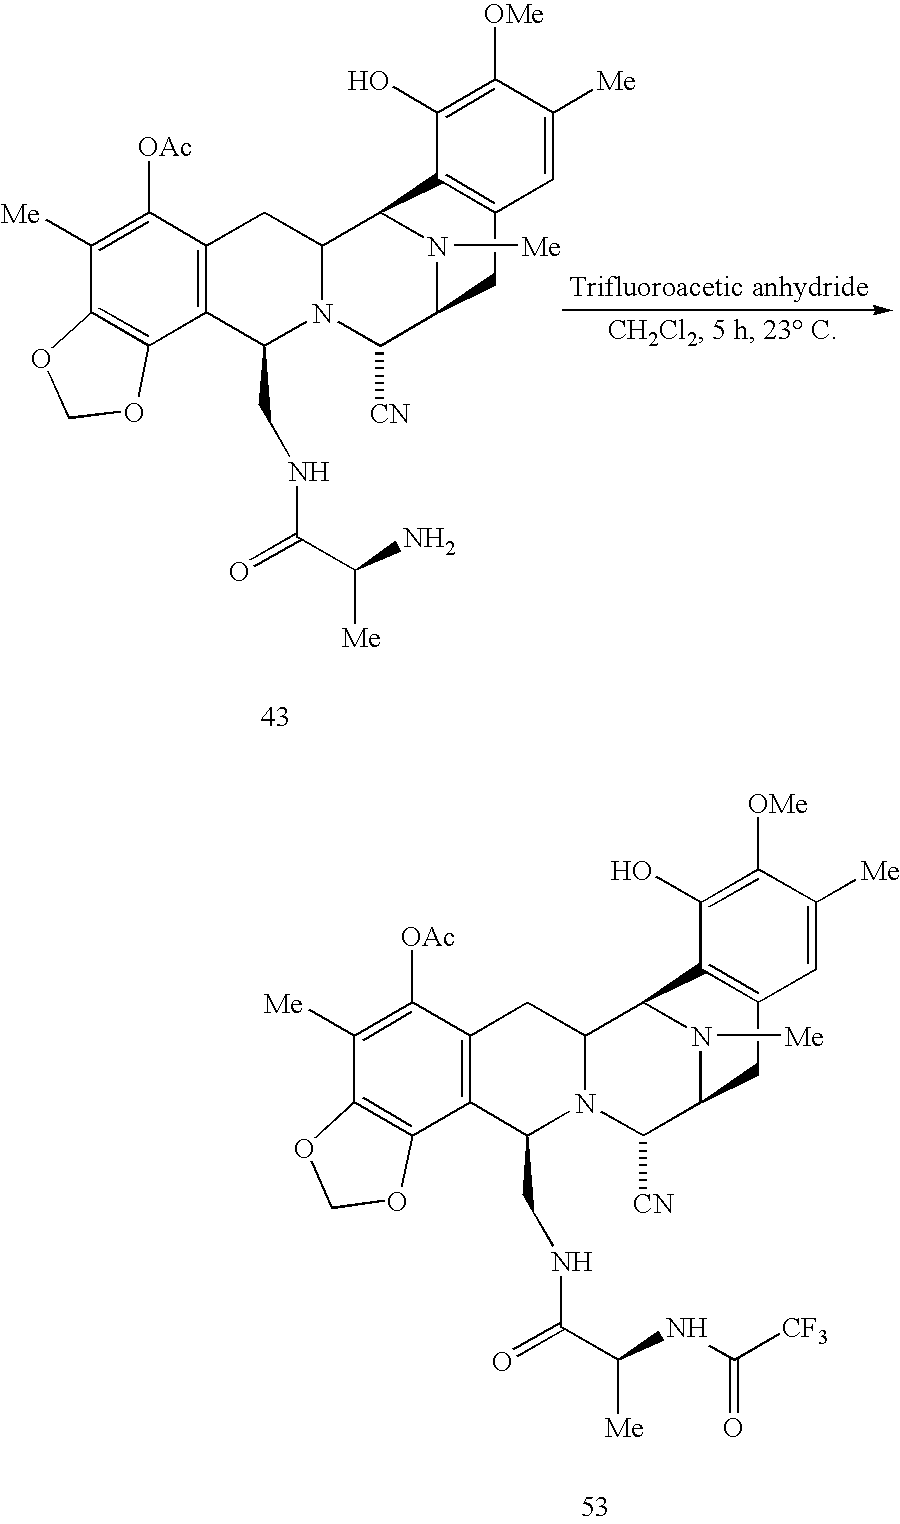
C12=C(C([OAc])=C([Me])C3=C1OCO3)CC1N(C2CNC(C(N)[Me])=O)C([CN])C2N([Me])C1C1=C(C2)C=C([Me])C([OMe])=C1O.C12=C(C([OAc])=C([Me])C3=C1OCO3)CC1N(C2CNC(C(NC([CF3])=O)[Me])=O)C([CN])C2N([Me])C1C1=C(C2)C=C([Me])C([OMe])=C1O
